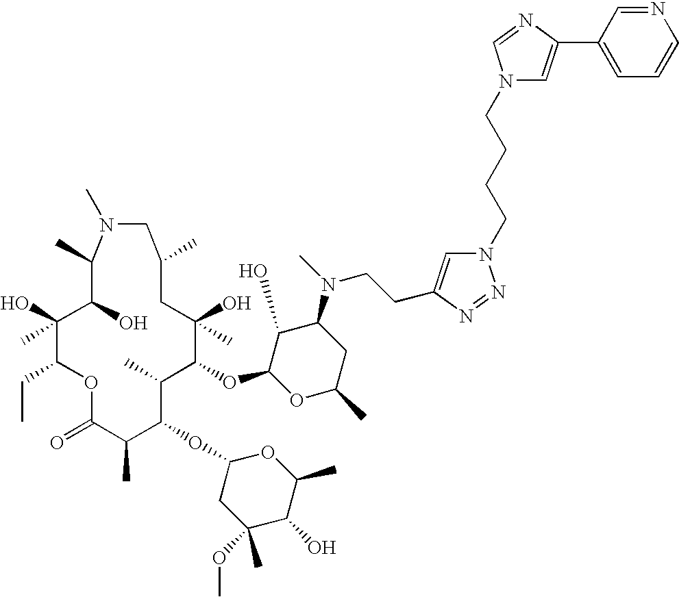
O1C(=O)C(C)C(OC2CC(OC)(C)C(O)C(C)O2)C(C)C(OC2OC(C)CC(N(CCC3=CN(CCCCN4C=C(C5=CC=CN=C5)N=C4)N=N3)C)C2O)C(O)(C)CC(C)CN(C)C(C)C(O)C(O)(C)C1CC
